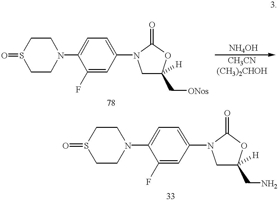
C1CN(C2=CC=C(N3CC(C[ONos])([H])OC3=O)C=C2F)CCS1=O.C1CN(C2=CC=C(N3CC(CN)([H])OC3=O)C=C2F)CCS1=O
